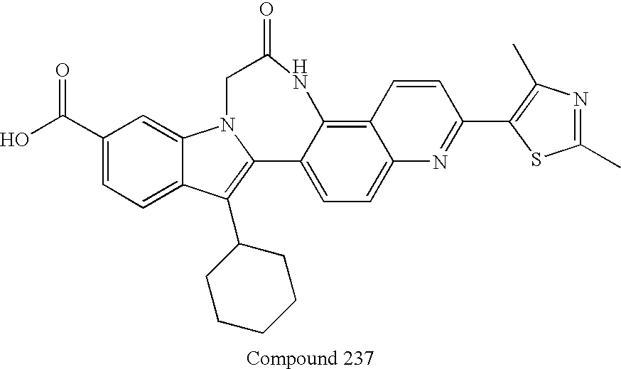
C1=C(C(O)=O)C=C2C(=C1)C(C1CCCCC1)=C1C3=CC=C4C(=C3NC(=O)CN21)C=CC(C1=C(C)N=C(C)S1)=N4
